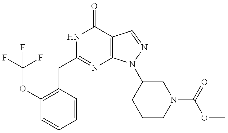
C(C1=NC2=C(C(=O)N1)C=NN2C1CCCN(C(OC)=O)C1)C1=C(OC(F)(F)F)C=CC=C1
